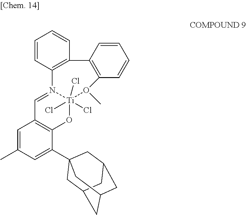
C1=C(C)C=C(C23CC4CC(CC(C2)C4)C3)C2=C1C=N1[Ti](Cl)(Cl)(Cl)(O2)O(C)C2=C(C3=C1C=CC=C3)C=CC=C2
